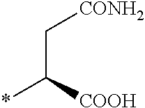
*C([COOH])C[CONH2]
